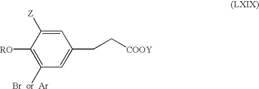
[Br  or  Ar]C1=C([RO])C([Z])=CC(CC[COOY])=C1
